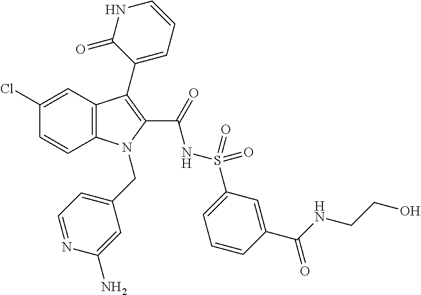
C1(Cl)=CC2=C(C=C1)N(CC1=CC=NC(N)=C1)C(C(=O)NS(=O)(=O)C1=CC=CC(C(NCCO)=O)=C1)=C2C1=CC=CNC1=O
